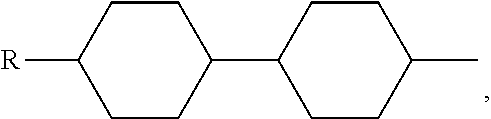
[R]C1CCC(C2CCC(C)CC2)CC1
